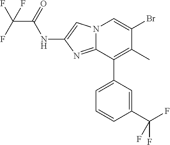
N12C(=NC(NC(=O)C(F)(F)F)=C1)C(C1=CC=CC(C(F)(F)F)=C1)=C(C)C(Br)=C2
